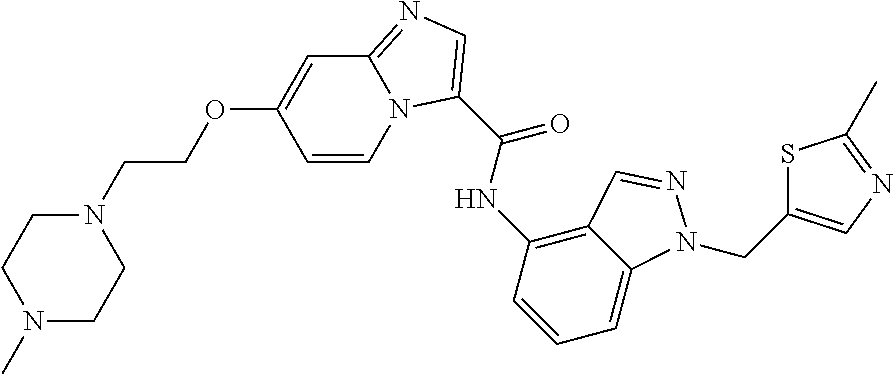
C12=C(NC(C3=CN=C4N3C=CC(OCCN3CCN(C)CC3)=C4)=O)C=CC=C1N(CC1=CN=C(C)S1)N=C2
